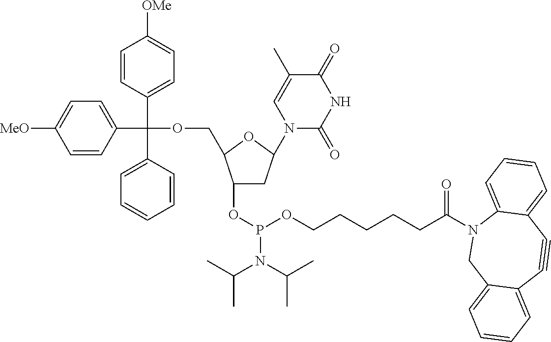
C1(OP(N(C(C)C)C(C)C)OCCCCCC(N2CC3=CC=CC=C3C#CC3=CC=CC=C23)=O)CC(N2C(=O)NC(=O)C(C)=C2)OC1COC(C1=CC=C([OMe])C=C1)(C1=CC=CC=C1)C1=CC=C([MeO])C=C1
